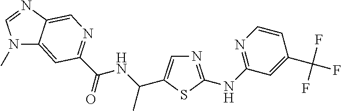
N1(C)C2=CC(C(=O)NC(C)C3=CN=C(NC4=NC=CC(C(F)(F)F)=C4)S3)=NC=C2N=C1
